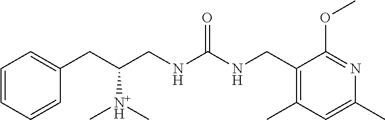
C1=CC=CC(CC(CNC(NCC2=C(C)C=C(C)N=C2OC)=O)[N+H](C)C)=C1
